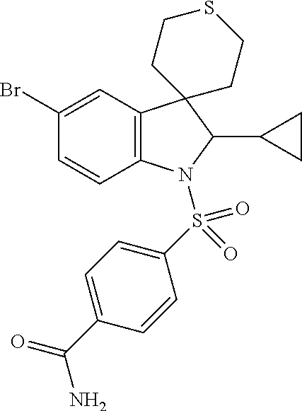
C12=C(C=C(Br)C=C1)C1(C(C3CC3)N2S(C2=CC=C(C(N)=O)C=C2)(=O)=O)CCSCC1
